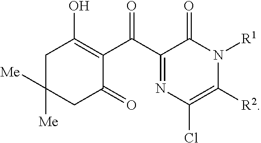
C1C(O)=C(C(C2=NC(Cl)=C([R2])N([R1])C2=O)=O)C(=O)CC1([Me])[Me]
